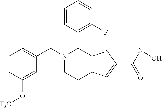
C12C(SC(C(NO)=O)=C1)C(C1=C(F)C=CC=C1)N(CC1=CC=CC(O[F3C])=C1)CC2
